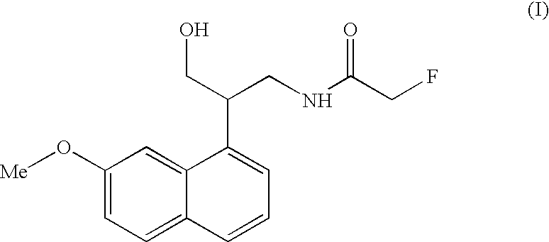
C1(O[Me])=CC=C2C(=C1)C(C(CO)CNC(CF)=O)=CC=C2
